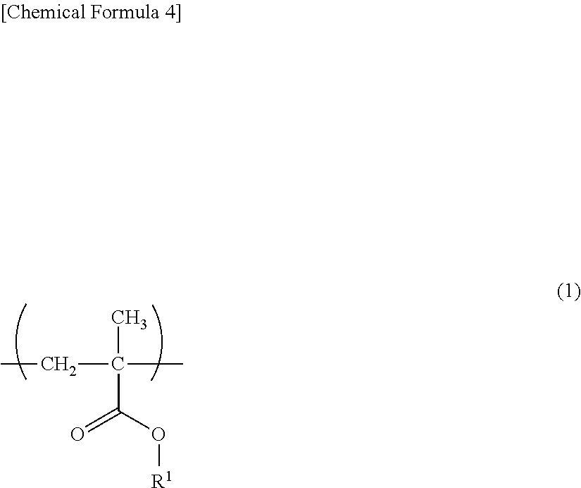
CC(CC)(C)C(=O)O[R1]
